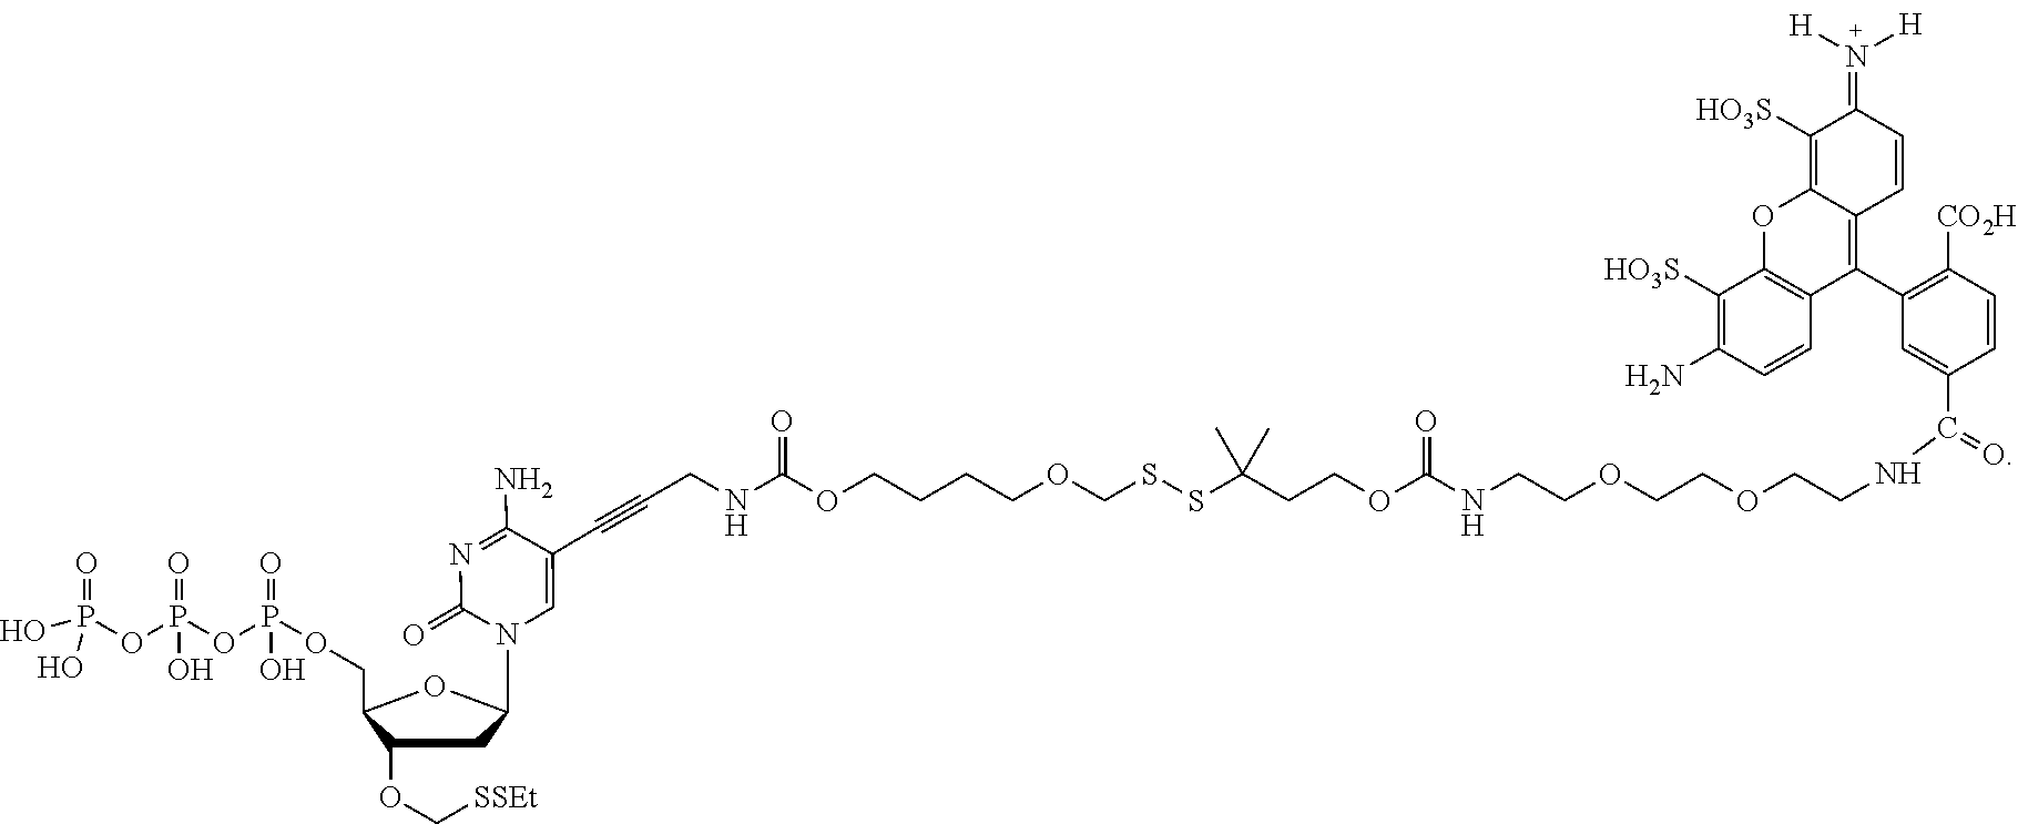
C1(OC[SSEt])CC(N2C=C(C#CCNC(OCCCCOCSSC(CCOC(NCCOCCOCCNC(=O)C3=CC(C4=C5C(=C([HO3S])C(=N([H])[H])C=C5)OC5=C4C=CC(N)=C5[HO3S])=C([CO2H])C=C3)=O)(C)C)=O)C(N)=NC2=O)OC1COP(=O)(O)OP(=O)(O)OP(=O)(O)O
